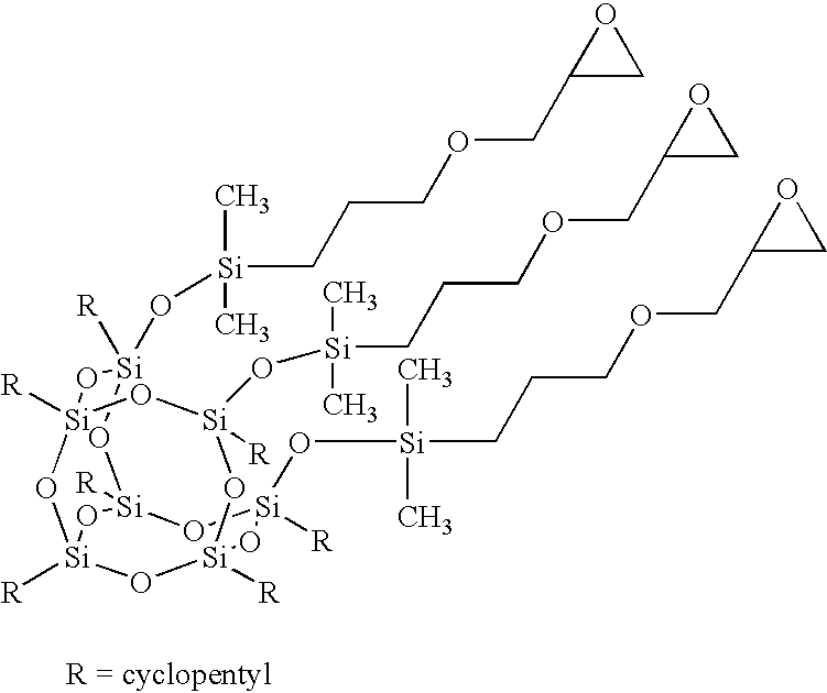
[R][Si]1(O[Si](C)(C)CCCOCC2CO2)O[Si]2([R])O[Si]([R])(O[Si](CCCOCC3CO3)(C)C)O[Si]3([R])O[Si]([R])(O[Si](CCCOCC4CO4)(C)C)O[Si]([R])(O[Si]([R])(O3)O2)O1
